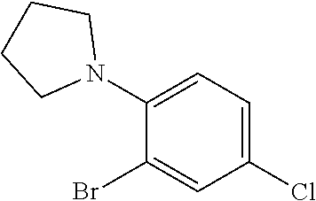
C1(N2CCCC2)=CC=C(Cl)C=C1Br
